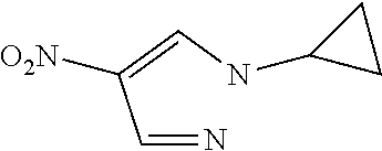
C(=N)C(=CNC1CC1)[O2N]
